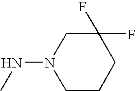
C1(F)(F)CN(NC)CCC1
